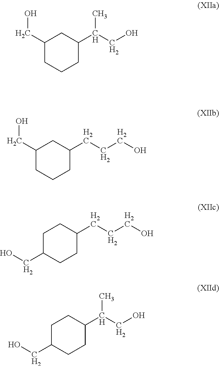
C1(CO)CCCC(C(CO)C)C1.C1(CO)CCCC(CCCO)C1.C1C(CO)CCC(CCCO)C1.C1C(CO)CCC(C(CO)C)C1
